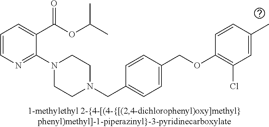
C1=CN=C(N2CCN(CC3=CC=C(COC4=C(Cl)C=C(C)C=C4)C=C3)CC2)C(C(OC(C)C)=O)=C1
